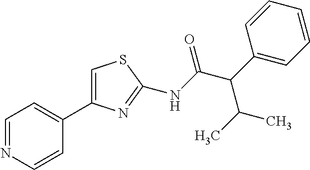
C1=NC=CC(C2=CSC(NC(C(C3=CC=CC=C3)C(C)C)=O)=N2)=C1
